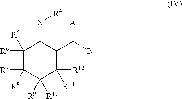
C1([R6])([R5])C([R8])([R7])C([R9])([R10])C([R12])([R11])C(C([A])B)C1[X][R4]
